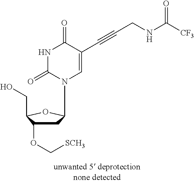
C1C(OC[SCH3])C(CO)OC1N1C=C(C#CCNC([CF3])=O)C(=O)NC1=O
